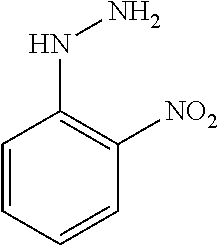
C1=CC=CC([NO2])=C1NN
